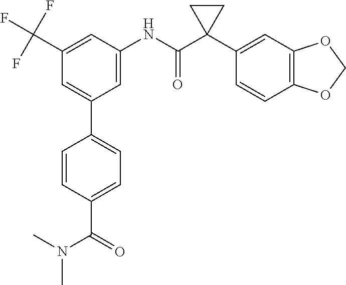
C1=C(NC(C2(C3=CC4=C(C=C3)OCO4)CC2)=O)C=C(C(F)(F)F)C=C1C1=CC=C(C(=O)N(C)C)C=C1
